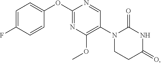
C1=C(F)C=CC(OC2=NC(OC)=C(N3CCC(=O)NC3=O)C=N2)=C1
